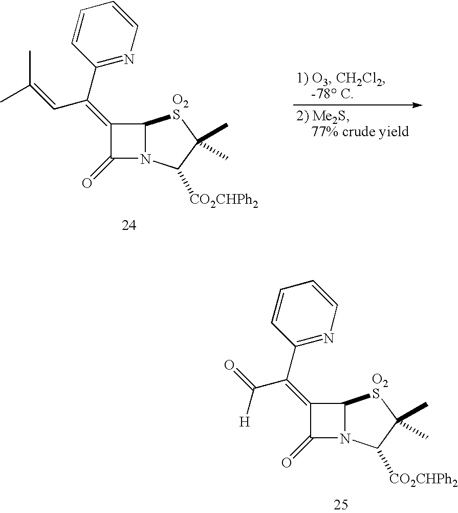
C1(=C(C=C(C)C)C2=NC=CC=C2)C(=O)N2C1[O2S]C(C)(C)C2[CO2CHPh2].C1(=C(C(=O)[H])C2=NC=CC=C2)C(=O)N2C1[O2S]C(C)(C)C2[CO2CHPh2]
